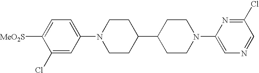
C1(Cl)=CC(N2CCC(C3CCN(C4=CN=CC(Cl)=N4)CC3)CC2)=CC=C1[MeO2S]
